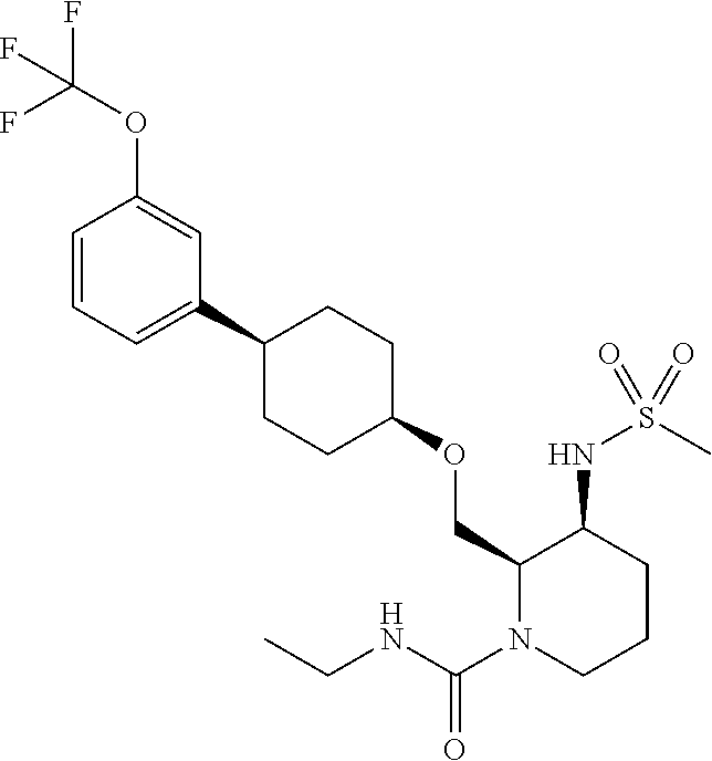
C1(C2CCC(OCC3N(C(NCC)=O)CCCC3NS(C)(=O)=O)CC2)=CC=CC(OC(F)(F)F)=C1
